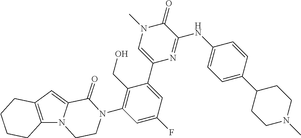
C12=C(N3C(=C1)C(=O)N(C1=C(CO)C(C4=CN(C)C(=O)C(NC5=CC=C(C6CCN(C)CC6)C=C5)=N4)=CC(F)=C1)CC3)CCCC2
